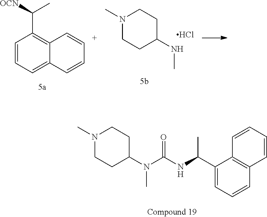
C1=CC=C2C(=C1C([OCN])C)C=CC=C2.C1N(C)CCC(NC)C1.Cl.C1(C(NC(N(C2CCN(C)CC2)C)=O)C)=CC=CC2=C1C=CC=C2
